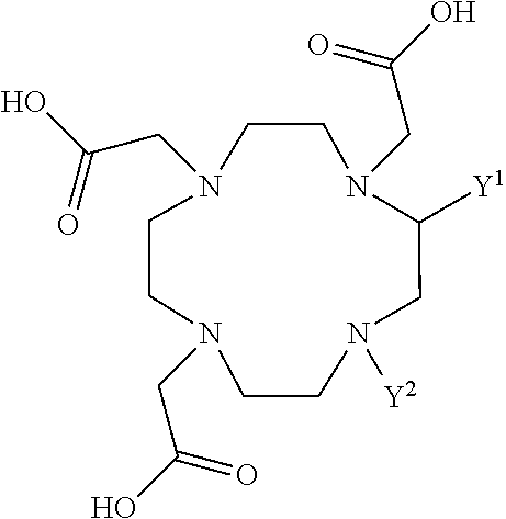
N1(CC(O)=O)CCN(CC(O)=O)CCN(CC(O)=O)C([Y1])CN([Y2])CC1
